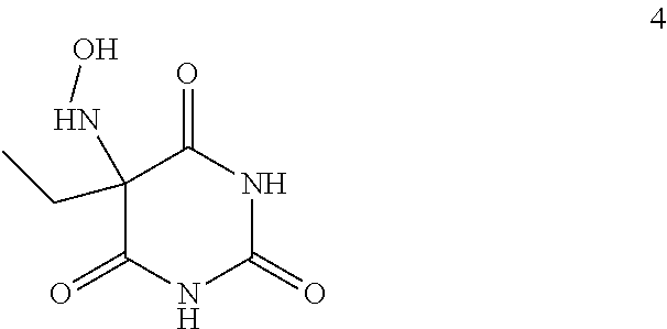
C1(CC)(NO)C(=O)NC(=O)NC1=O
